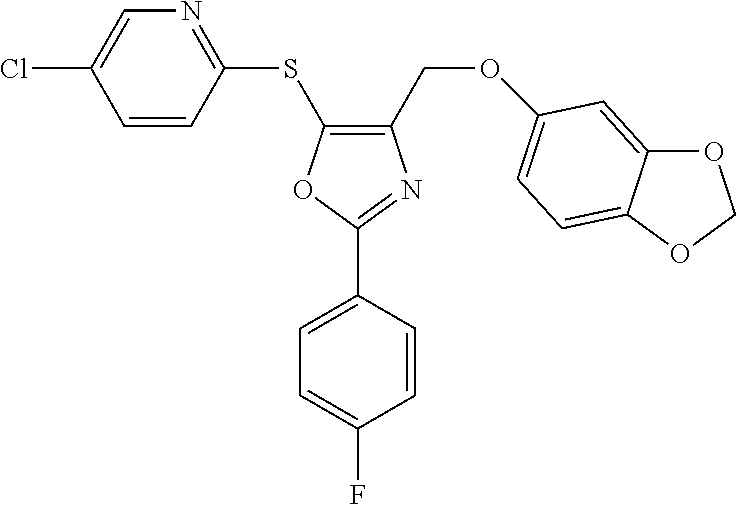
C1(COC2=CC=C3C(=C2)OCO3)=C(SC2=NC=C(Cl)C=C2)OC(C2=CC=C(F)C=C2)=N1
